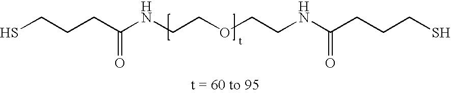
SCCCC(NCCOCCNC(CCCS)=O)=O
